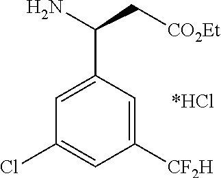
C1=C(C(N)C[CO2Et])C=C([CF2H])C=C1Cl
